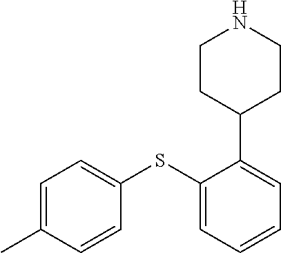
C1CC(C2=CC=CC=C2SC2=CC=C(C)C=C2)CCN1
